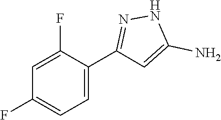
C1=C(F)C(C2=NNC(N)=C2)=CC=C1F
